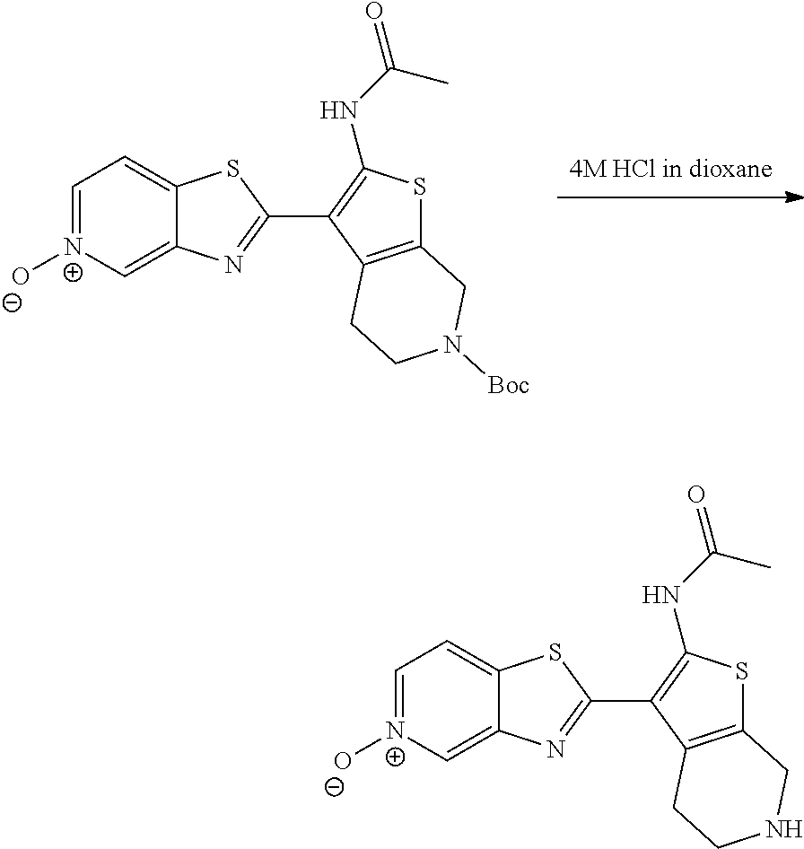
C1=[N+]([O-])C=C2C(=C1)SC(C1=C(NC(=O)C)SC3=C1CCN([Boc])C3)=N2.C1=[N+]([O-])C=C2C(=C1)SC(C1=C(NC(=O)C)SC3=C1CCNC3)=N2
